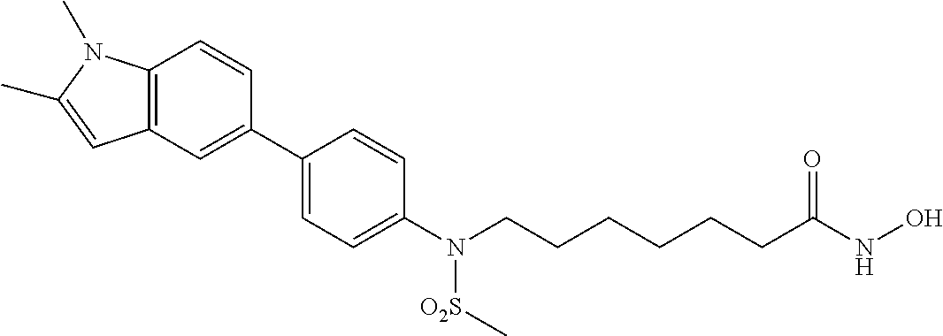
C12=C(C=C(C3=CC=C(N(CCCCCCC(NO)=O)[O2S]C)C=C3)C=C1)C=C(C)N2C
